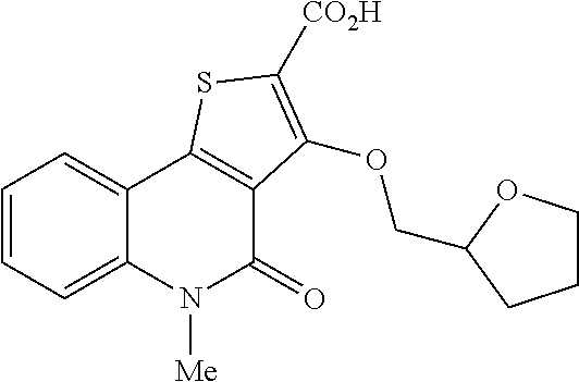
C1=CC=C2C(=C1)C1=C(C(=O)N2[Me])C(OCC2OCCC2)=C([CO2H])S1
